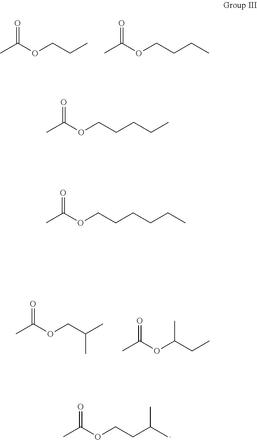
CC(OCCC)=O.CC(OCCCC)=O.CC(OCC(C)C)=O.CC(OC(CC)C)=O.CC(OCCC(C)C)=O.CC(OCCCCC)=O.CC(OCCCCCC)=O
